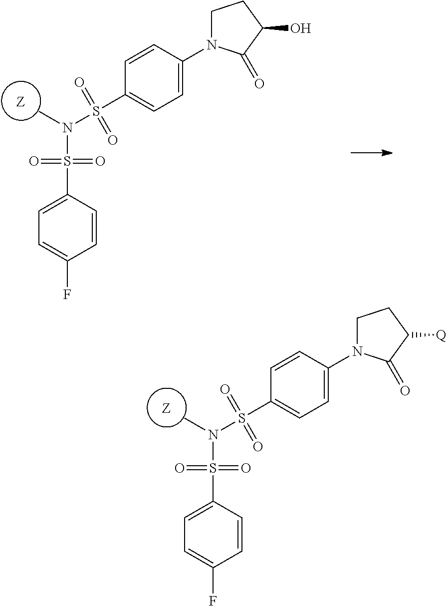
C1=C(F)C=CC(S(=O)(=O)N(C)S(C2=CC=C(N3CCC([Q])C3=O)C=C2)(=O)=O)=C1.C1=C(F)C=CC(S(=O)(=O)N(C)S(C2=CC=C(N3CCC(O)C3=O)C=C2)(=O)=O)=C1
